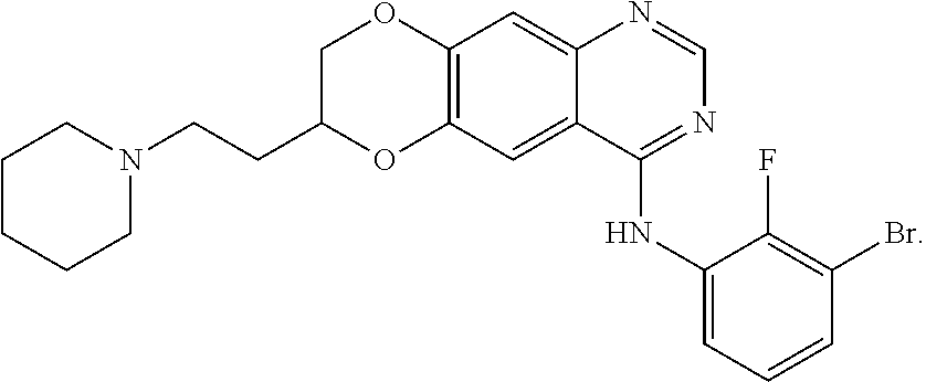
C1CCCCN1CCC1COC2=C(O1)C=C1C(NC3=CC=CC(Br)=C3F)=NC=NC1=C2
